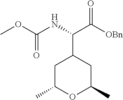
C1C(C)OC(C)CC1C(NC(OC)=O)C([OBn])=O
